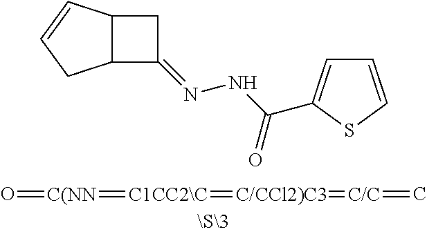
C12C(C=CC1)CC2=NNC(=O)C1=CC=CS1.O=[C(NN]=[C1CC2\C]=[C/CCl2)C3]=[C/C]=C
